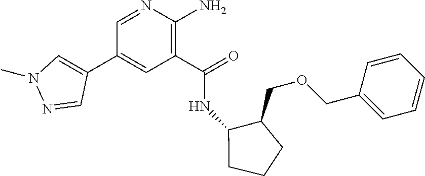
C1(C(=O)NC2C(COCC3=CC=CC=C3)CCC2)=C(N)N=CC(C2=CN(C)N=C2)=C1
